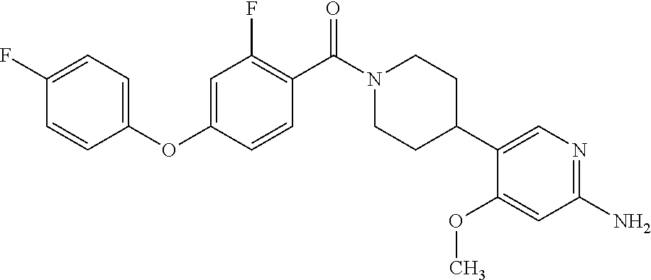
C1(F)=CC=C(OC2=CC(F)=C(C(N3CCC(C4=CN=C(N)C=C4OC)CC3)=O)C=C2)C=C1
